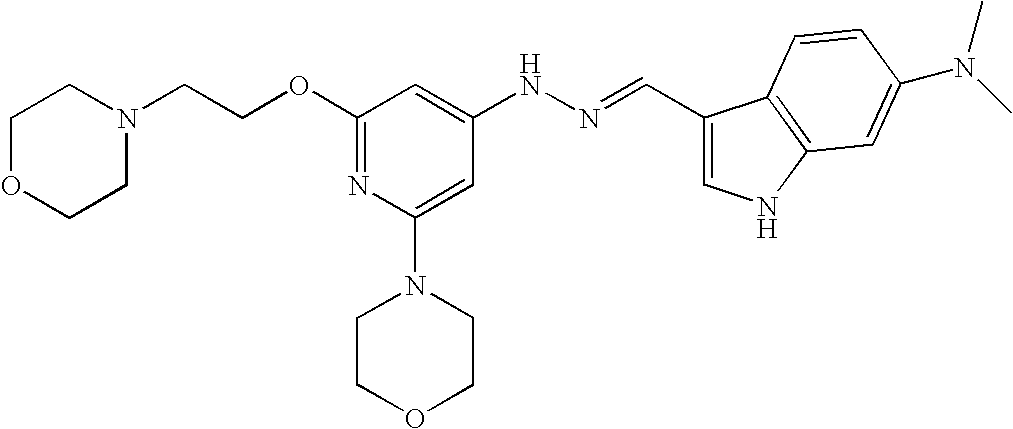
C(OC1=NC(N2CCOCC2)=CC(NN=CC2=CNC3=C2C=CC(N(C)C)=C3)=C1)CN1CCOCC1
